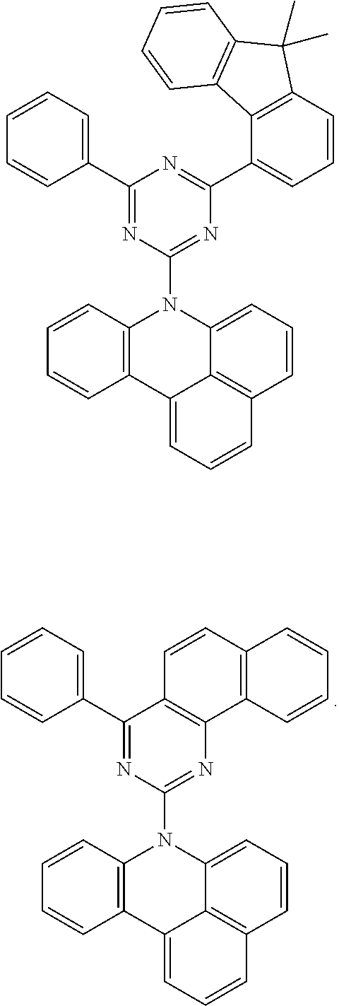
C1=CC2=C(C=C1)C1=CC=CC3=C1C(=CC=C3)N2C1=NC2=C(C(C3=CC=CC=C3)=N1)C=CC1=C2C=CC=C1.C1=CC2=C(C=C1)C1=CC=CC3=C1C(=CC=C3)N2C1=NC(C2=CC=CC3=C2C2=C(C3(C)C)C=CC=C2)=NC(C2=CC=CC=C2)=N1
